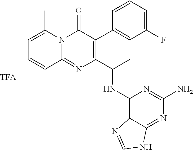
C1(F)=CC=CC(C2=C(C(C)NC3=C4C(=NC(N)=N3)NC=N4)N=C3N(C2=O)C(C)=CC=C3)=C1
